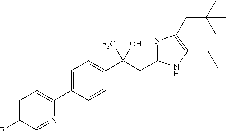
C1=C(C2=CC=C(F)C=N2)C=CC(C(CC2=NC(CC(C)(C)C)=C(CC)N2)(O)[F3C])=C1
